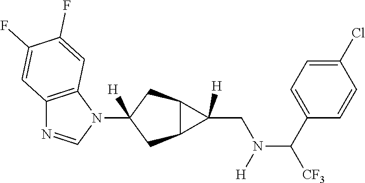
C12C(CC(N3C4=C(N=C3)C=C(F)C(F)=C4)([H])C1)C2([H])CN([H])C([CF3])C1=CC=C(Cl)C=C1
